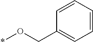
*OCC1=CC=CC=C1
